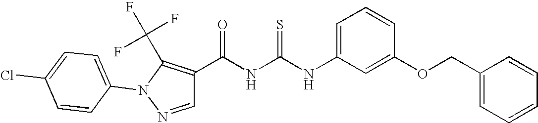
C1=C(NC(NC(=O)C2=C(C(F)(F)F)N(C3=CC=C(Cl)C=C3)N=C2)=S)C=C(OCC2=CC=CC=C2)C=C1
